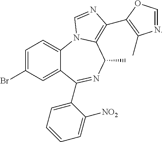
C12=CC=C(Br)C=C1C(C1=CC=CC=C1[NO2])=NC(C)C1=C(C3=C(C)N=CO3)N=CN21
